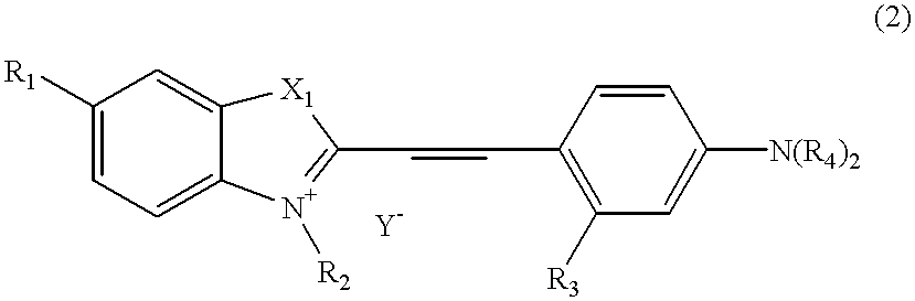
C1=CC(C=CC2=[N+]([R2])C3=CC=C([R1])C=C3[X1]2)=C([R3])C=C1[N(R4)2]
